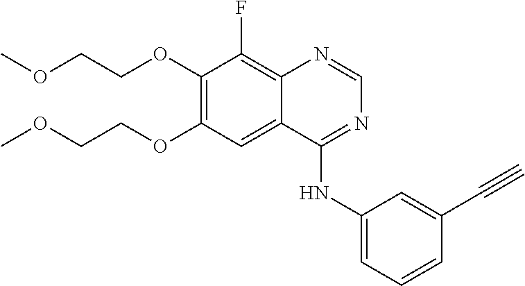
C1(OCCOC)=C(OCCOC)C=C2C(=C1F)N=CN=C2NC1=CC=CC(C#C)=C1
